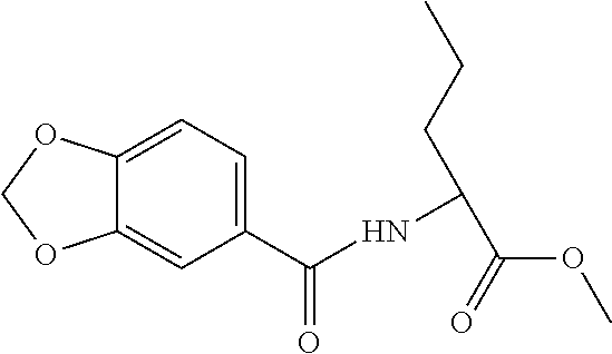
C12=CC=C(C(NC(C(OC)=O)CCC)=O)C=C1OCO2
